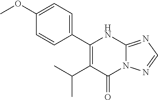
N12C(=NC=N1)NC(C1=CC=C(OC)C=C1)=C(C(C)C)C2=O
